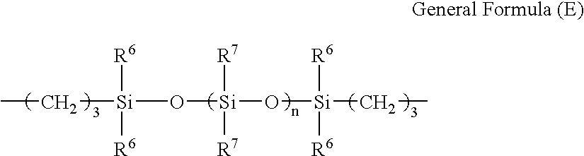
CC[Si](O[Si](O[Si](CC)([R6])[R6])([R7])[R7])([R6])[R6]
